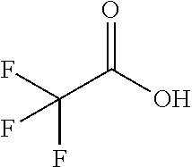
O=C(C(F)(F)F)O
